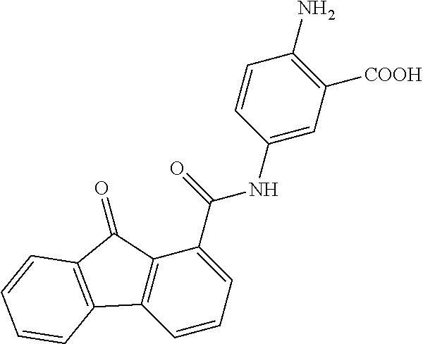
C1=CC=C(C(NC2=CC([COOH])=C(N)C=C2)=O)C2=C1C1=C(C2=O)C=CC=C1
